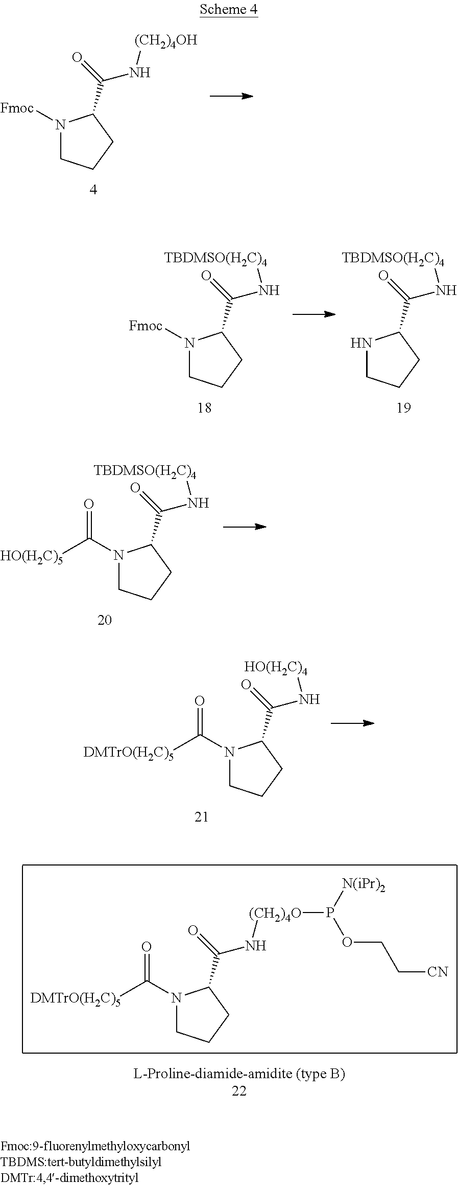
N1([Fmoc])CCCC1C(=O)N[(CH2)4OH].N1([Fmoc])CCCC1C(=O)N[TBDMSO(H2C)4].N1CCCC1C(=O)N[TBDMSO(H2C)4].N1(C([HO(H2C)5])=O)CCCC1C(=O)N[TBDMSO(H2C)4].N1(C([DMTrO(H2C)5])=O)CCCC1C(=O)N[HO(H2C)4].N1(C([DMTrO(H2C)5])=O)CCCC1C(=O)N[(CH2)4O]P([N(iPr)2])OCC[CN]
